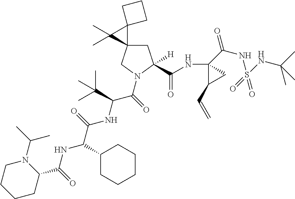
C1CC(C(NC(C(NC(C(=O)N2CC3(CC2(C(=O)NC2(C(=O)NS(=O)(=O)NC(C)(C)C)C(C=C)C2)[H])C2(C3(C)C)CCC2)C(C)(C)C)=O)C2CCCCC2)=O)N(C(C)C)CC1
